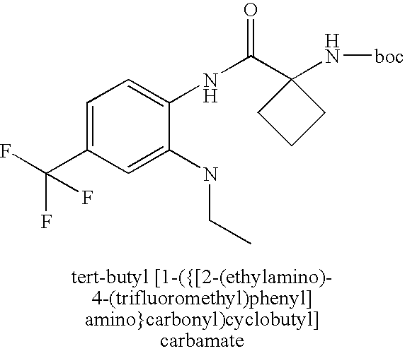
C1=C(C(F)(F)F)C=C(NCC)C(NC(C2(N[boc])CCC2)=O)=C1
